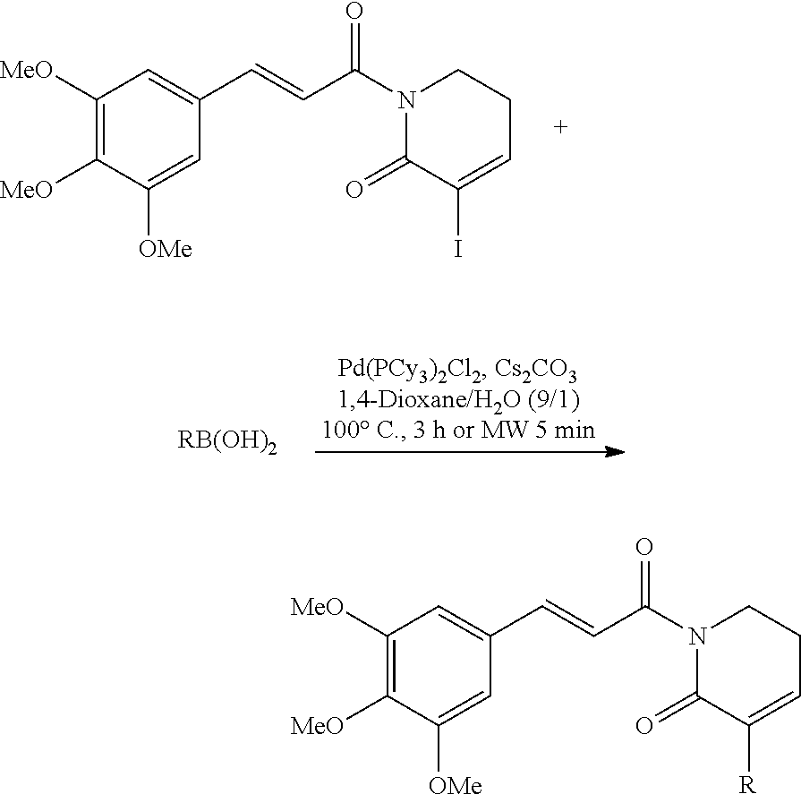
C1([MeO])=C([MeO])C([OMe])=CC(C=CC(N2C(=O)C(I)=CCC2)=O)=C1.[RB(OH)2].C1([MeO])=C([MeO])C([OMe])=CC(C=CC(N2C(=O)C([R])=CCC2)=O)=C1
